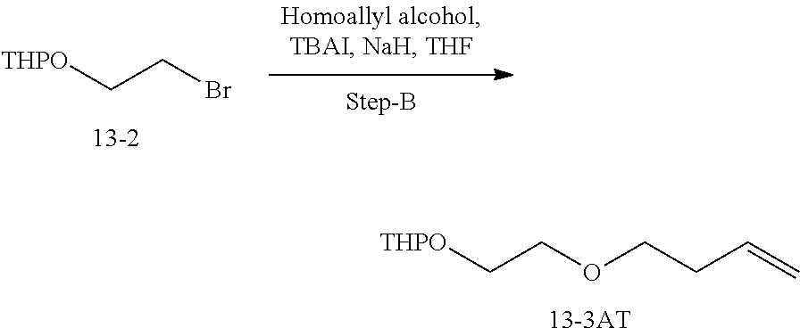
[THPO]CCOCCC=C.[THPO]CCBr
